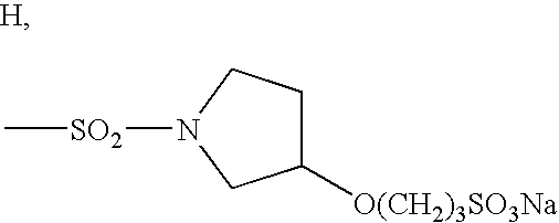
C1([O(CH2)3SO3Na])CCN([SO2]C)C1
